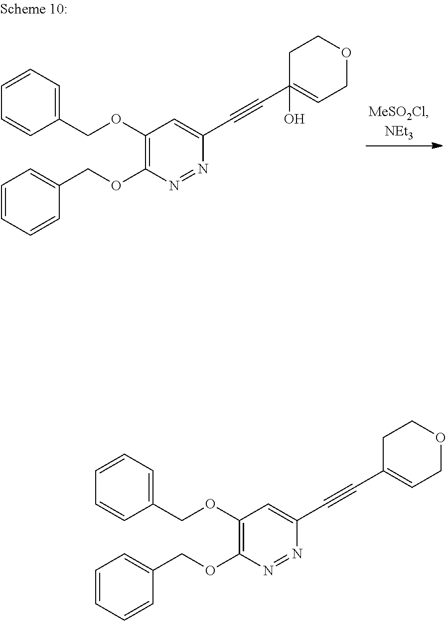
C1(OCC2=CC=CC=C2)=C(OCC2=CC=CC=C2)N=NC(C#CC2(O)=CCOCC2)=C1.C1(OCC2=CC=CC=C2)=C(OCC2=CC=CC=C2)N=NC(C#CC2=CCOCC2)=C1
